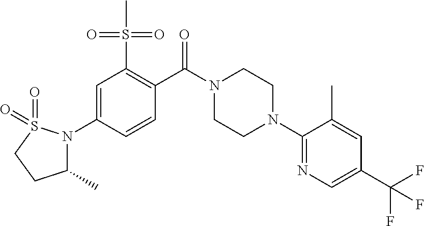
C1(N2CCN(C(C3=C(S(=O)(=O)C)C=C(N4C(C)CCS4(=O)=O)C=C3)=O)CC2)=NC=C(C(F)(F)F)C=C1C
